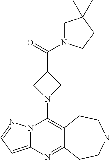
N12C(=CC=N1)N=C1C(=C2N2CC(C(=O)N3CC(C)(C)CC3)C2)CCNCC1
